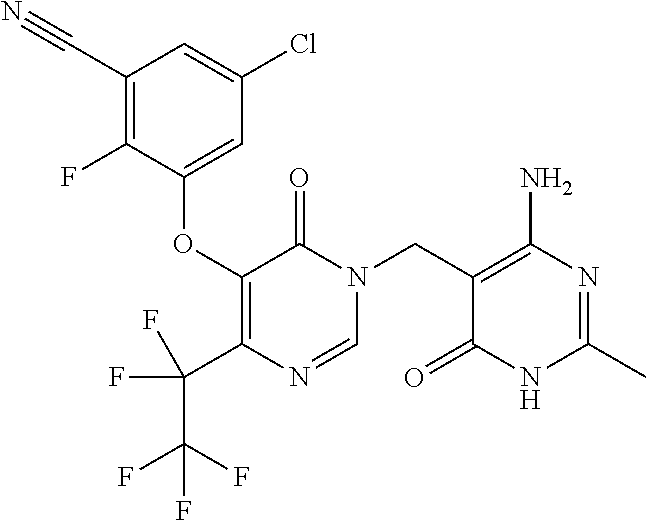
C1(C#N)=C(F)C(OC2=C(C(F)(C(F)(F)F)F)N=CN(CC3=C(N)N=C(C)NC3=O)C2=O)=CC(Cl)=C1
